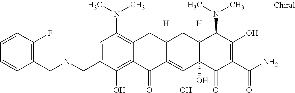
C1=C(CNCC2=C(F)C=CC=C2)C(O)=C2C(=C1N(C)C)CC1([H])C(=C(O)C3(O)C([H])(C1)C(N(C)C)C(O)=C(C(N)=O)C3=O)C2=O
